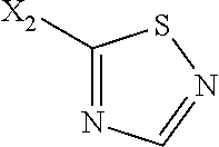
N1=C([X2])SN=C1
